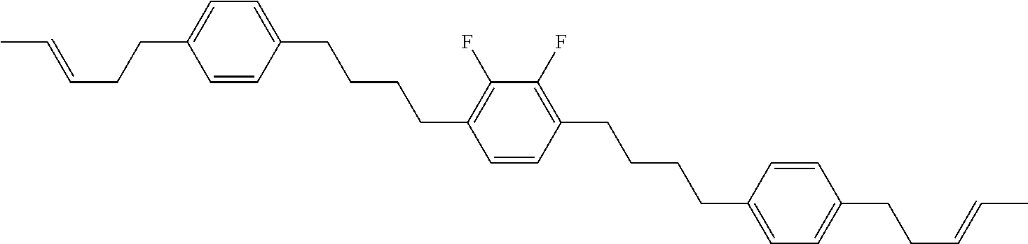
C1=CC(CCCCC2=C(F)C(F)=C(CCCCC3=CC=C(CCC=CC)C=C3)C=C2)=CC=C1CCC=CC
